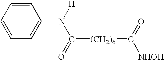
C1=CC=C(N([H])C([(CH2)6]C(=O)[NHOH])=O)C=C1
